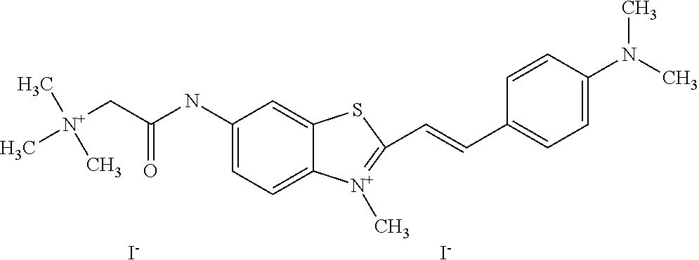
C1(NC(C[N+](C)(C)C)=O)=CC=C2C(=C1)SC(C=CC1=CC=C(N(C)C)C=C1)=[N+]2C.[I-].[I-]
